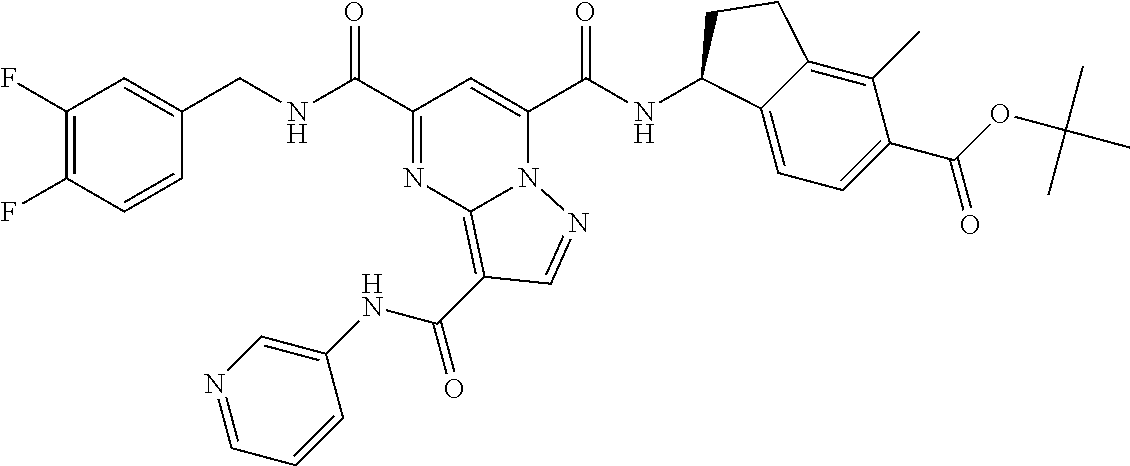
C1(F)=C(F)C=CC(CNC(C2=NC3=C(C(NC4=CN=CC=C4)=O)C=NN3C(C(NC3C4=CC=C(C(OC(C)(C)C)=O)C(C)=C4CC3)=O)=C2)=O)=C1
